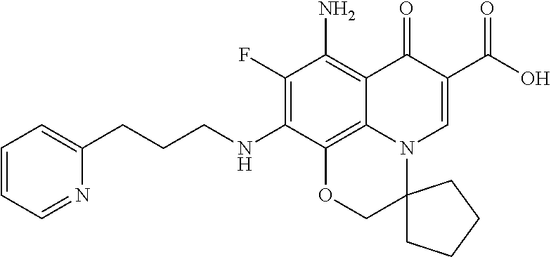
C(CCNC1=C(F)C(N)=C2C3=C1OCC1(N3C=C(C(O)=O)C2=O)CCCC1)C1=CC=CC=N1
